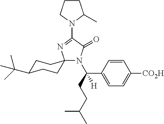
N1(C2=NC3(N(C(CCC(C)C)(C4=CC=C([CO2H])C=C4)[H])C2=O)CCC(C(C)(C)C)CC3)C(C)CCC1
